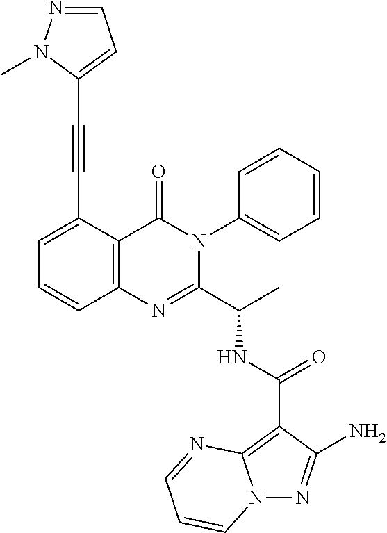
N(C(C1=NC2=C(C(=O)N1C1=CC=CC=C1)C(C#CC1=CC=NN1C)=CC=C2)C)C(C1=C2N(N=C1N)C=CC=N2)=O
